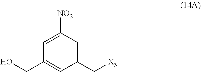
OCC1=CC(C[X3])=CC([NO2])=C1
